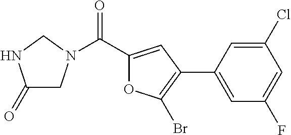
C(C1=CC(C2=CC(F)=CC(Cl)=C2)=C(Br)O1)(=O)N1CC(=O)NC1
